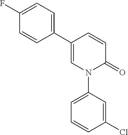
C1(C2=CC=C(F)C=C2)=CN(C2=CC=CC(Cl)=C2)C(=O)C=C1
